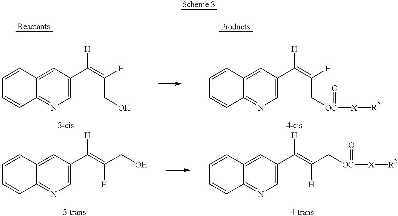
C12=CC(C(=C([H])CO)[H])=CN=C1C=CC=C2.C12=CC(C(=C([H])C[OC]([X][R2])=O)[H])=CN=C1C=CC=C2.C12=CC(C(=C(CO)[H])[H])=CN=C1C=CC=C2.C12=CC(C(=C(C[OC]([X][R2])=O)[H])[H])=CN=C1C=CC=C2
